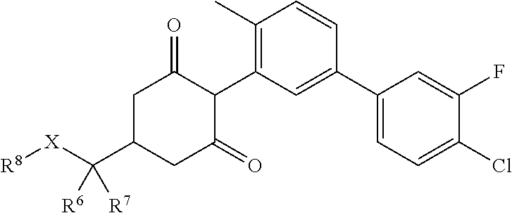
C1C(C([X][R8])([R6])[R7])CC(=O)C(C2=C(C)C=CC(C3=CC=C(Cl)C(F)=C3)=C2)C1=O
